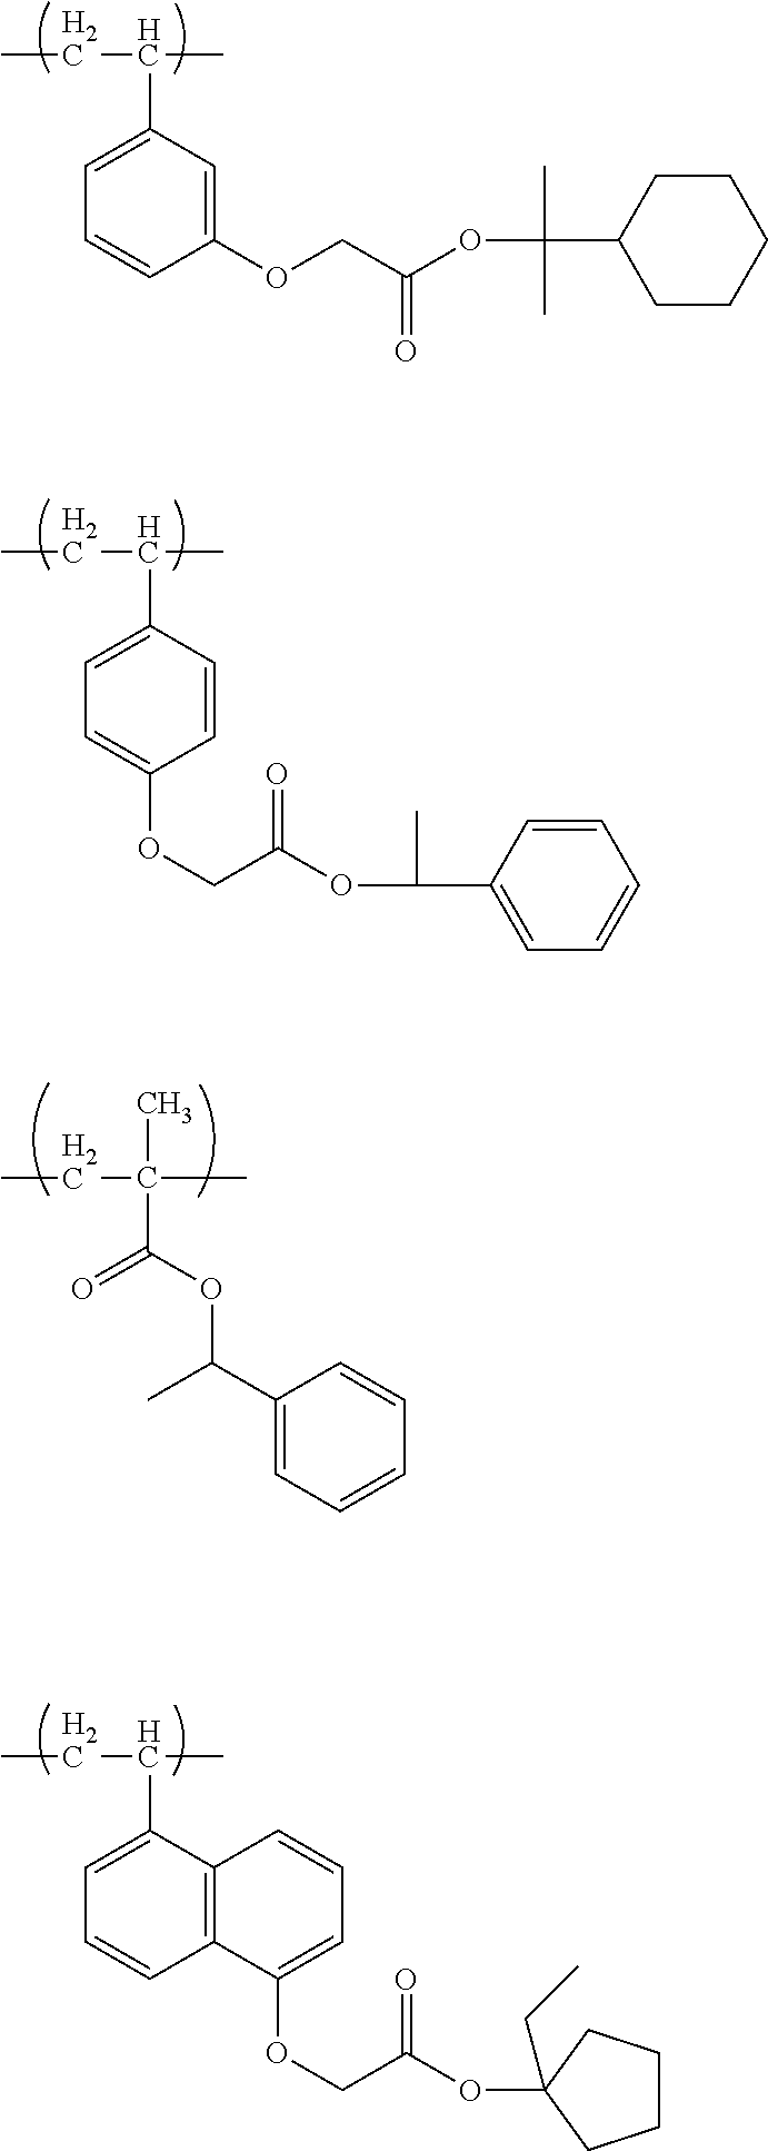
CCC(C)C1=CC=CC(OCC(OC(C)(C)C2CCCCC2)=O)=C1.CCC(C)C1=CC=C(OCC(OC(C)C2=CC=CC=C2)=O)C=C1.CCC(C)C1=CC=CC2=C1C=CC=C2OCC(OC1(CC)CCCC1)=O.CCC(C)(C)C(OC(C1=CC=CC=C1)C)=O
